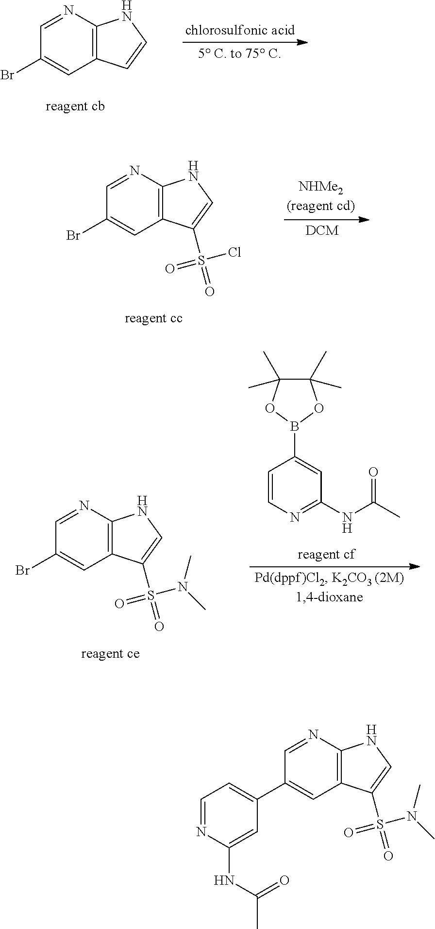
C12=C(N=CC(C3=CC=NC(NC(C)=O)=C3)=C1)NC=C2S(=O)(N(C)C)=O.C12=C(N=CC(Br)=C1)NC=C2.C12=C(N=CC(Br)=C1)NC=C2S(=O)(Cl)=O.C1(NC(C)=O)=NC=CC(B2OC(C)(C)C(C)(C)O2)=C1.C12=C(N=CC(Br)=C1)NC=C2S(=O)(N(C)C)=O
